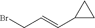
BrCC=CC1CC1
